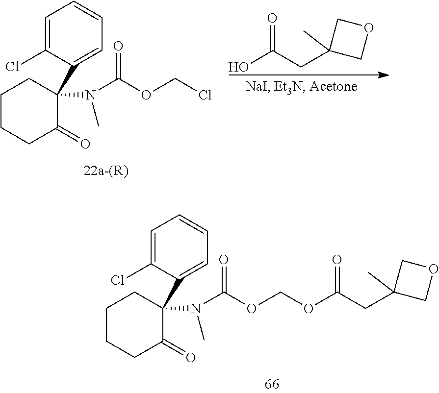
C1=C(Cl)C(C2(N(C(OCCl)=O)C)CCCCC2=O)=CC=C1.OC(CC1(C)COC1)=O.C1=C(Cl)C(C2(N(C(OCOC(CC3(C)COC3)=O)=O)C)CCCCC2=O)=CC=C1
